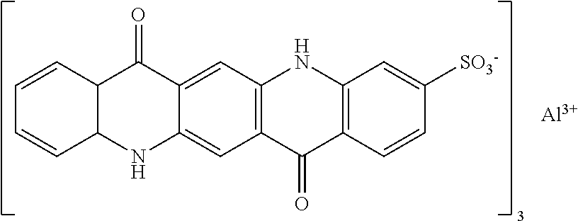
C1=CC2C(C=C1)NC1=CC3=C(C=C1C2=O)NC1=C(C3=O)C=CC([SO3-])=C1.[Al]
